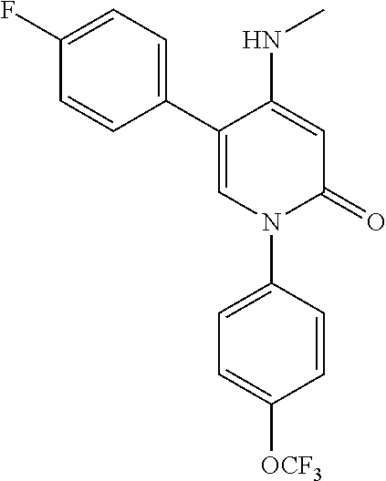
C1=C(NC)C(C2=CC=C(F)C=C2)=CN(C2=CC=C([OCF3])C=C2)C1=O
